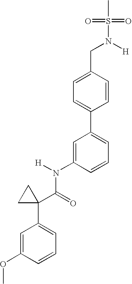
C1=C(N(C(C2(C3=CC=CC(OC)=C3)CC2)=O)[H])C=CC=C1C1=CC=C(CN(S(=O)(=O)C)[H])C=C1
